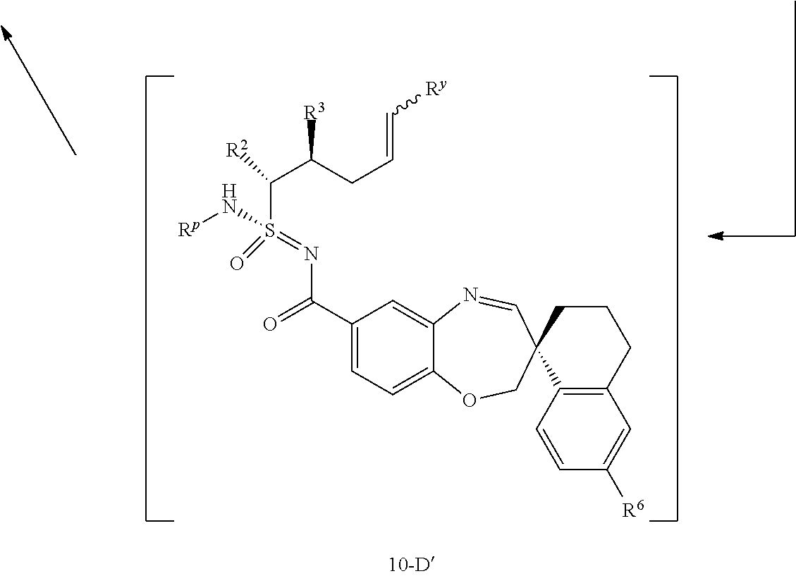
C12=C(C=CC([R6])=C1)C1(CCC2)C=NC2=CC(C(=O)N=S(C(C(CC=C[Ry])[R3])[R2])(=O)N[Rp])=CC=C2OC1
